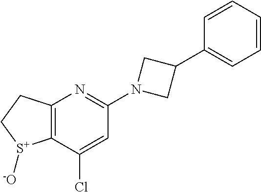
C12=C(C(Cl)=CC(N3CC(C4=CC=CC=C4)C3)=N1)[S+]([-O])CC2
